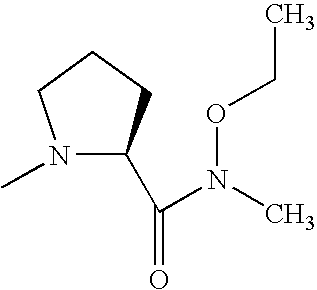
N1(C)C(C(=O)N(C)OCC)CCC1
